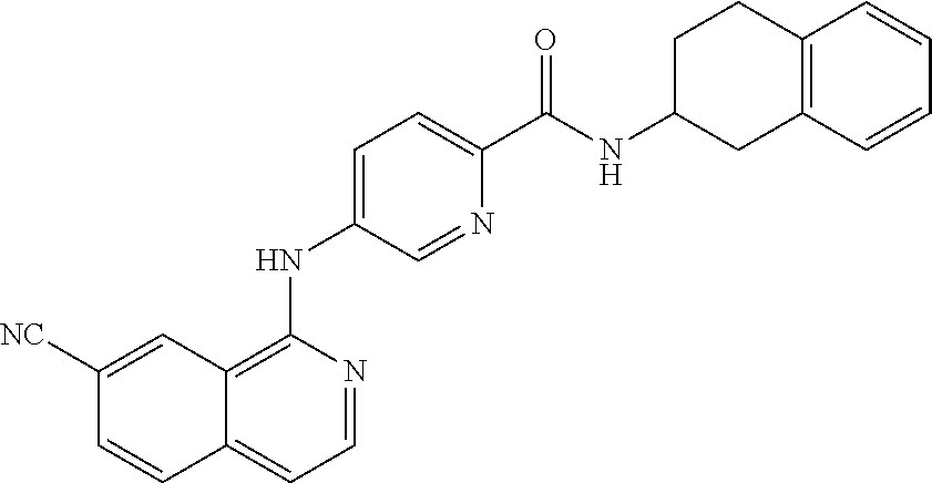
C1=NC(NC2=CC=C(C(NC3CC4=C(CC3)C=CC=C4)=O)N=C2)=C2C(=C1)C=CC([NC])=C2
